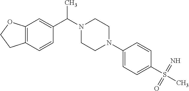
C12=C(C=CC(C(N3CCN(C4=CC=C(S(C)(=N)=O)C=C4)CC3)C)=C1)CCO2
